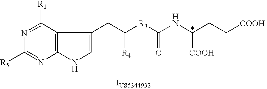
N1=C([R1])C2=C(N=C1[R5])NC=C2CC([R3]C(NC(CC[COOH])[COOH])=O)[R4]
